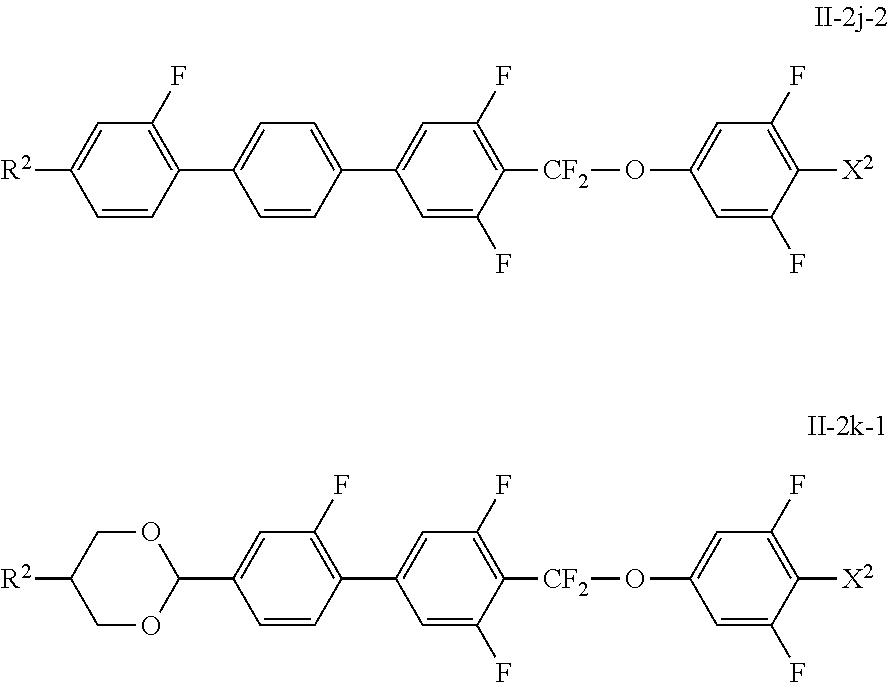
C1=C(F)C([X2])=C(F)C=C1O[CF2]C1=C(F)C=C(C2=C(F)C=C(C3OCC([R2])CO3)C=C2)C=C1F.C1=C(F)C([X2])=C(F)C=C1O[CF2]C1=C(F)C=C(C2=CC=C(C3=C(F)C=C([R2])C=C3)C=C2)C=C1F
